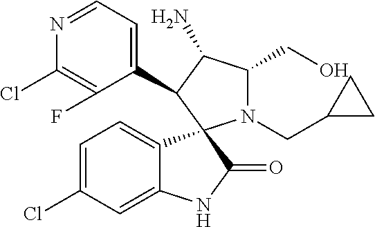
C1(Cl)=C(F)C(C2C(N)C(CO)N(CC3CC3)C23C2=CC=C(Cl)C=C2NC3=O)=CC=N1
